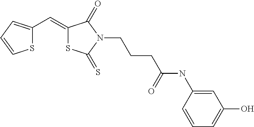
S1C(C=C2SC(=S)N(CCCC(NC3=CC(O)=CC=C3)=O)C2=O)=CC=C1
